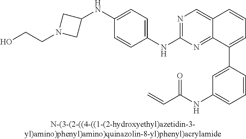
N1=C(NC2=CC=C(NC3CN(CCO)C3)C=C2)N=C2C(=C1)C=CC=C2C1=CC(NC(C=C)=O)=CC=C1
